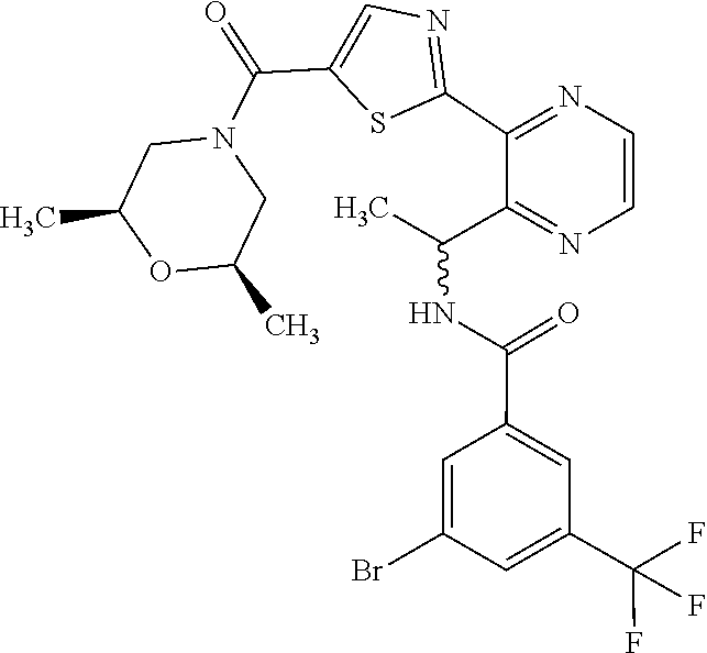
C1(C2=NC=CN=C2C(NC(C2=CC(C(F)(F)F)=CC(Br)=C2)=O)C)=NC=C(C(=O)N2CC(C)OC(C)C2)S1
